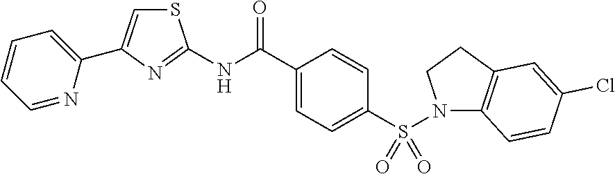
S1C=C(C2=CC=CC=N2)N=C1NC(C1=CC=C(S(=O)(=O)N2C3=C(CC2)C=C(Cl)C=C3)C=C1)=O
